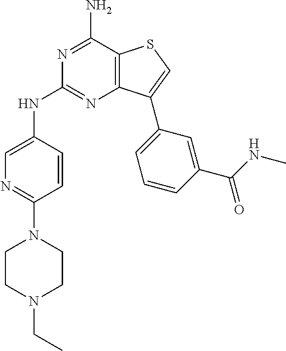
N1=C(N)C2=C(N=C1NC1=CN=C(N3CCN(CC)CC3)C=C1)C(C1=CC=CC(C(NC)=O)=C1)=CS2
